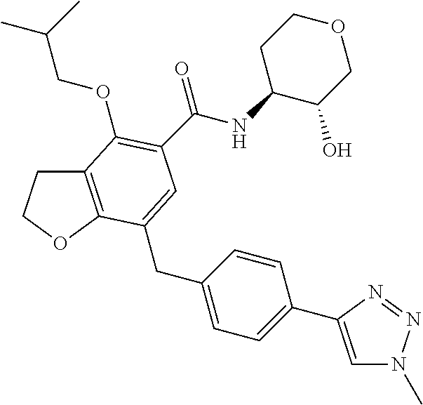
C12=C(OCC1)C(CC1=CC=C(C3=CN(C)N=N3)C=C1)=CC(C(NC1C(O)COCC1)=O)=C2OCC(C)C
